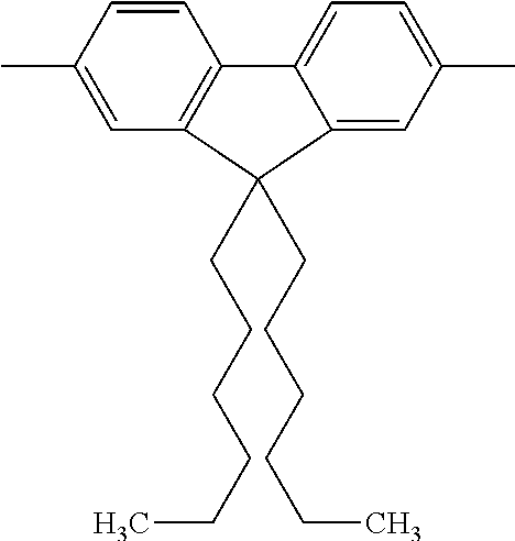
C1=CC(C)=CC2=C1C1=CC=C(C)C=C1C2(CCCCCC)CCCCCC
